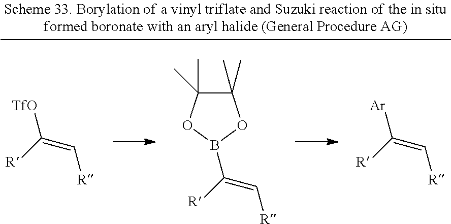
[TfO]C([R])=C[R].C([R])(=C[R])B1OC(C)(C)C(C)(C)O1.[Ar]C([R])=C[R]
